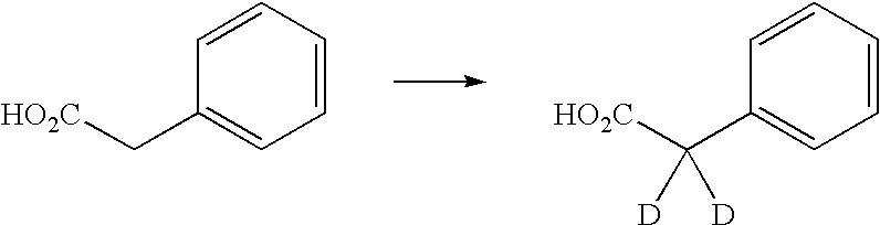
C1=CC=CC(C[HO2C])=C1.C1=CC=CC(C([HO2C])([D])[D])=C1
